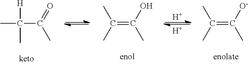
C(=C(O)C)(C)C.C(=C([O-])C)(C)C.C(C(=O)C)(C)([H])C.[H].[H]
